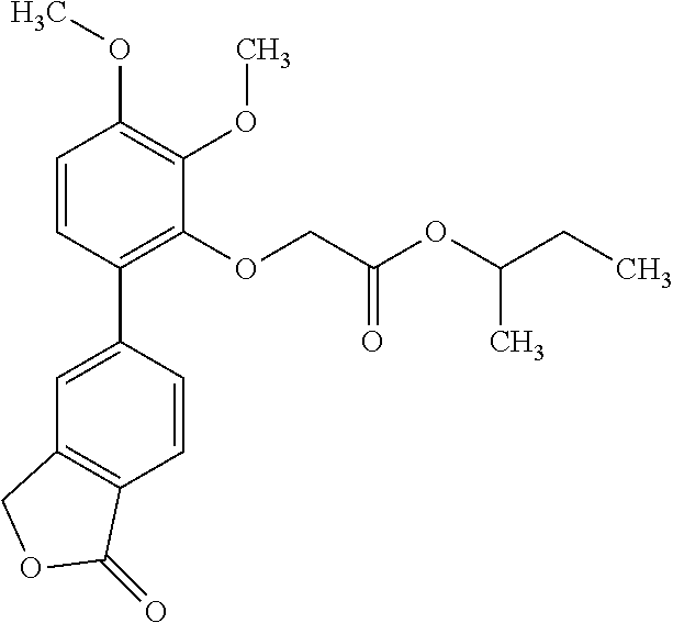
C1=C(C2=C(OCC(OC(CC)C)=O)C(OC)=C(OC)C=C2)C=CC2=C1COC2=O
